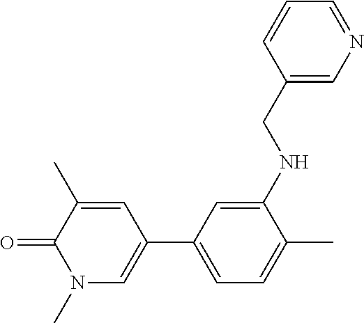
O=C1N(C)C=C(C2=CC=C(C)C(NCC3=CN=CC=C3)=C2)C=C1C
